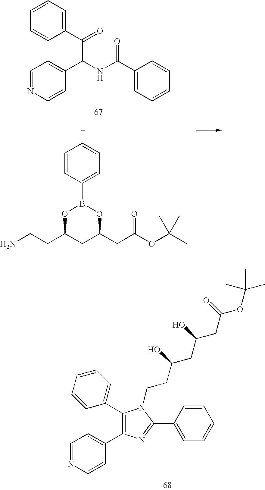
C1=CC=CC(C(C(C2=CC=NC=C2)NC(C2=CC=CC=C2)=O)=O)=C1.C1=CC(B2OC(CCN)CC(CC(OC(C)(C)C)=O)O2)=CC=C1.C1(C2=CC=CC=C2)=C(C2=CC=NC=C2)N=C(C2=CC=CC=C2)N1CCC(CC(CC(OC(C)(C)C)=O)O)O
